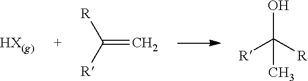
C(=C)([R])[R].OC([R])([R])C
